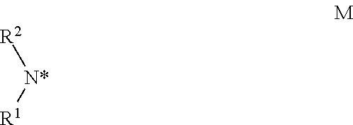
[N*]([R2])[R1]
